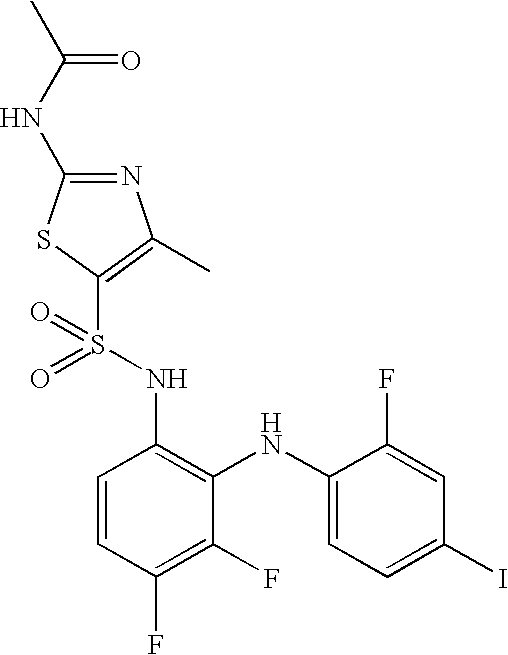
C1=CC(F)=C(F)C(NC2=CC=C(I)C=C2F)=C1NS(=O)(=O)C1=C(C)N=C(NC(C)=O)S1
